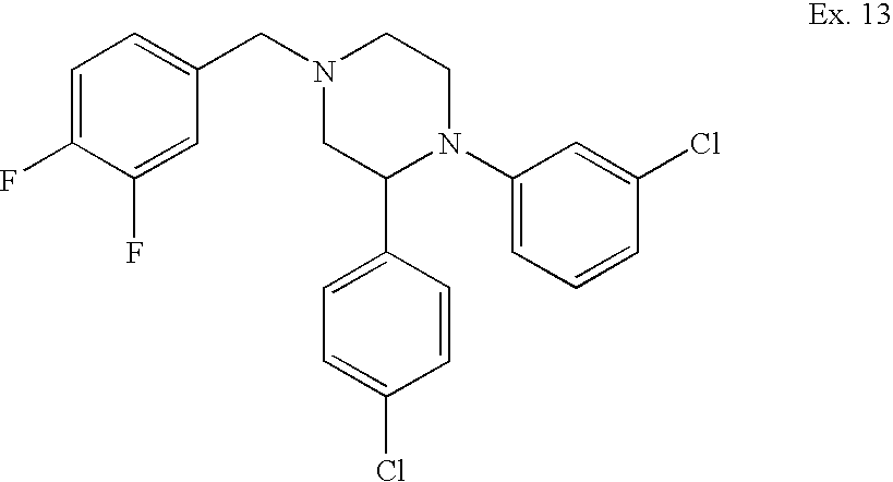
C1=C(Cl)C=CC(C2N(C3=CC=CC(Cl)=C3)CCN(CC3=CC=C(F)C(F)=C3)C2)=C1
